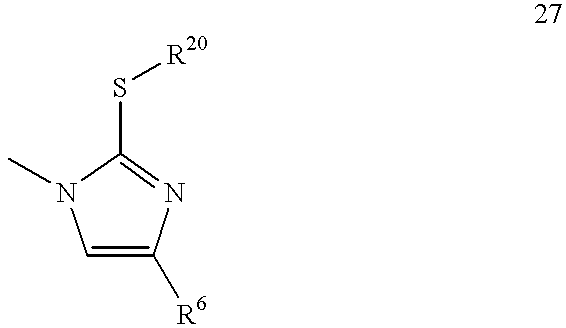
C1=C([R6])N=C(S[R20])N1C
